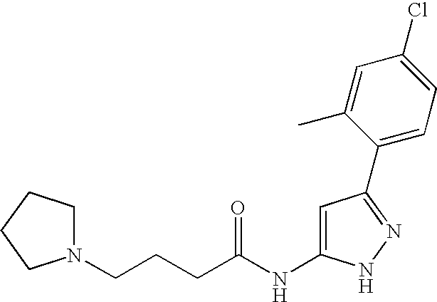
C(CCC(NC1=CC(C2=CC=C(Cl)C=C2C)=NN1)=O)N1CCCC1
